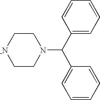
C1CN(C(C2=CC=CC=C2)C2=CC=CC=C2)CC[-N]1
